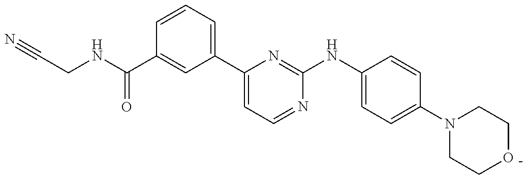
N1(C2=CC=C(NC3=NC(C4=CC=CC(C(NCC#N)=O)=C4)=CC=N3)C=C2)CCOCC1
